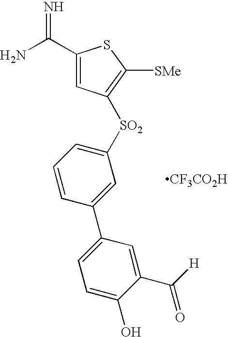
[CF3CO2H].C1(C(N)=N)=CC([SO2]C2=CC=CC(C3=CC=C(O)C(C([H])=O)=C3)=C2)=C([SMe])S1
